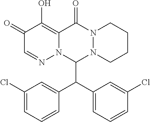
C1(Cl)=CC=CC(C(C2=CC=CC(Cl)=C2)C2N3N(C(=O)C4=C(O)C(=O)C=NN24)CCCC3)=C1
